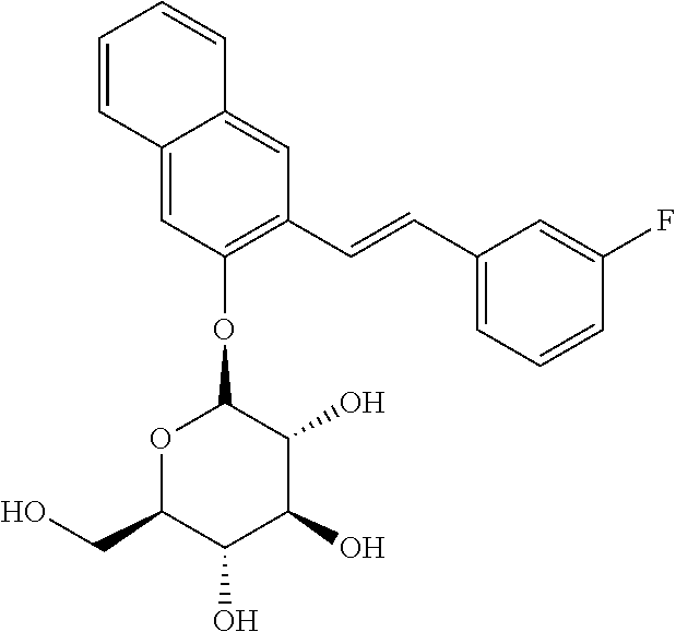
C1=C2C(=CC(C=CC3=CC=CC(F)=C3)=C1OC1OC(CO)C(O)C(O)C1O)C=CC=C2
